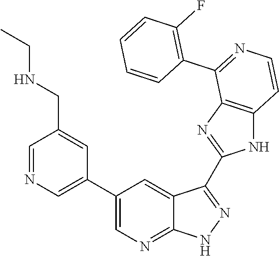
C1=NC=C(C2=CN=C3C(=C2)C(C2=NC4=C(N2)C=CN=C4C2=C(F)C=CC=C2)=NN3)C=C1CNCC
